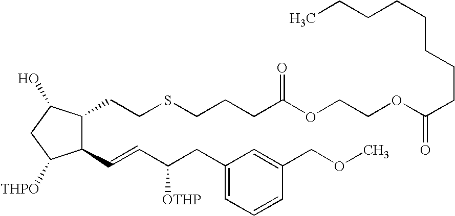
C1=C(CC(C=CC2C([THPO])CC(O)C2CCSCCCC(OCCOC(CCCCCCCC)=O)=O)[OTHP])C=C(COC)C=C1
